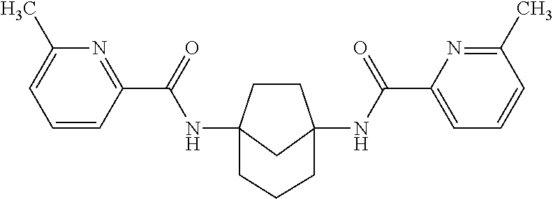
C1CC2(NC(C3=NC(C)=CC=C3)=O)CC1(NC(C1=CC=CC(C)=N1)=O)CCC2
